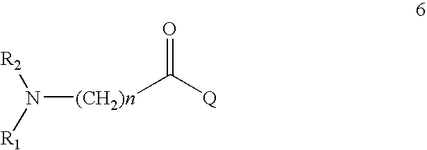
O=C([Q])[(CH2)n]N([R1])[R2]
